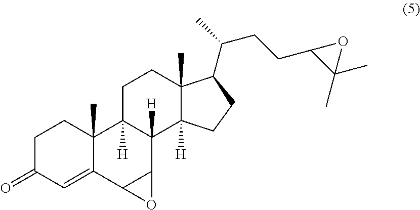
C1C(=O)C=C2C(C)(C1)C1([H])C([H])(C3C2O3)C2([H])C(C)(CC1)C(C(C)CCC1C(C)(C)O1)CC2
